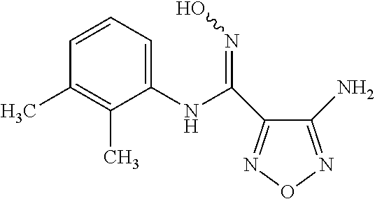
C1(NC(=NO)C2=NON=C2N)=CC=CC(C)=C1C
